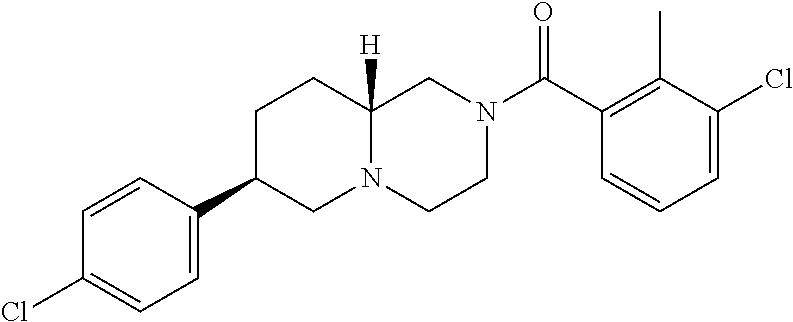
C1=C(Cl)C(C)=C(C(N2CCN3C([H])(C2)CCC(C2=CC=C(Cl)C=C2)C3)=O)C=C1
